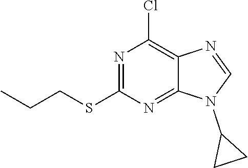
C1=NC2=C(Cl)N=C(SCCC)N=C2N1C1CC1
